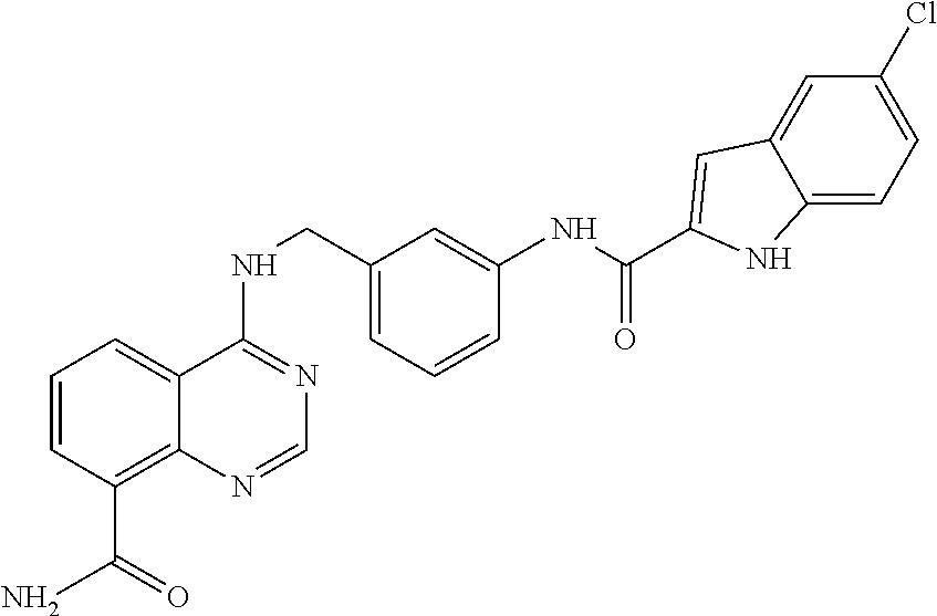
C1=CC(C(N)=O)=C2C(=C1)C(NCC1=CC=CC(NC(=O)C3=CC4=CC(Cl)=CC=C4N3)=C1)=NC=N2
